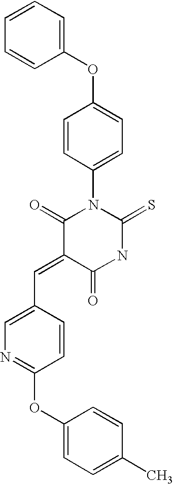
C1(OC2=CC=C(N3C(=O)C(=CC4=CN=C(OC5=CC=C(C)C=C5)C=C4)C(=O)NC3=S)C=C2)=CC=CC=C1
